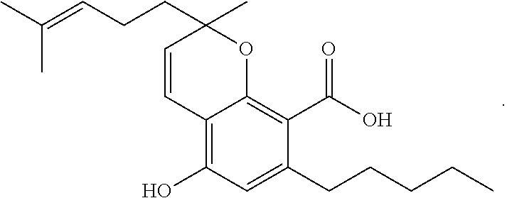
C1(O)=C2C(=C(C(O)=O)C(CCCCC)=C1)OC(C)(CCC=C(C)C)C=C2
